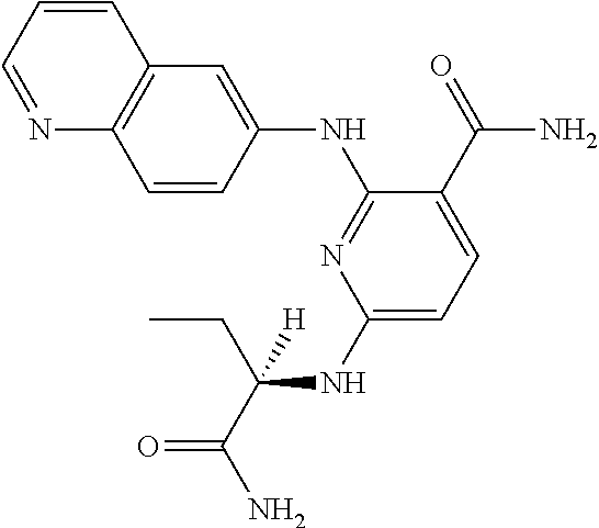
C1(NC(CC)([H])C(=O)N)=CC=C(C(N)=O)C(NC2=CC3=C(C=C2)N=CC=C3)=N1
